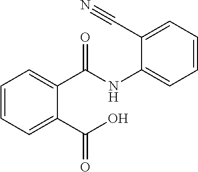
C1=CC=C(C(=O)O)C(C(=O)NC2=CC=CC=C2C#N)=C1
